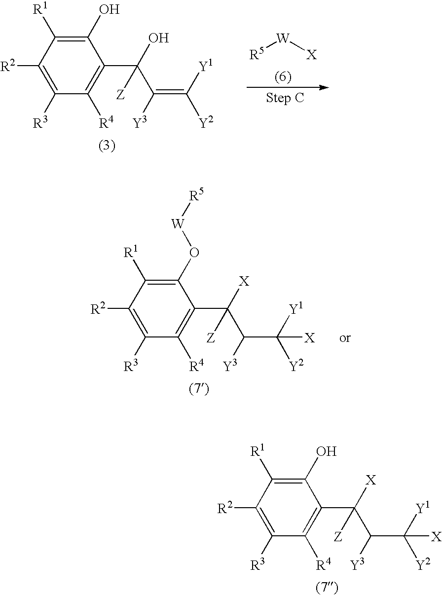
[R5][W][X].C1([R3])=C([R2])C([R1])=C(O)C(C(C(=C([Y1])[Y2])[Y3])(O)[Z])=C1[R4].C1([R3])=C([R2])C([R1])=C(O[W][R5])C(C(C(C([Y1])([Y2])[X])[Y3])([X])[Z])=C1[R4].C1([R3])=C([R2])C([R1])=C(O)C(C(C(C([Y1])([Y2])[X])[Y3])([X])[Z])=C1[R4]
